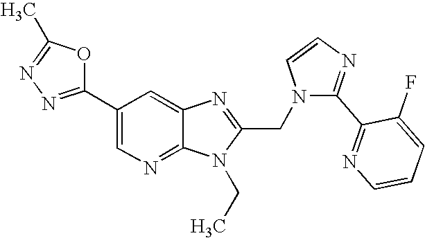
C1(C2=NN=C(C)O2)=CN=C2C(=C1)N=C(CN1C(C3=NC=CC=C3F)=NC=C1)N2CC
